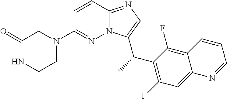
C1(=O)NCCN(C2=NN3C(=NC=C3C(C)C3=C(F)C=C4C(=C3F)C=CC=N4)C=C2)C1
